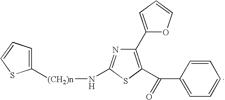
C1(C2=CC=CO2)=C(C(C2=CC=CC=C2)=O)SC(N[(CH2)n]C2=CC=CS2)=N1
